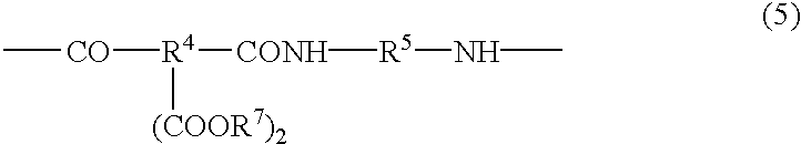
C[CO][R4]([CONH][R5]NC)[(COOR7)2]
